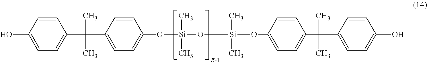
C1=CC(C(C)(C)C2=CC=C(O)C=C2)=CC=C1O[Si](C)(C)O[Si](C)(C)OC1=CC=C(C(C)(C)C2=CC=C(O)C=C2)C=C1
